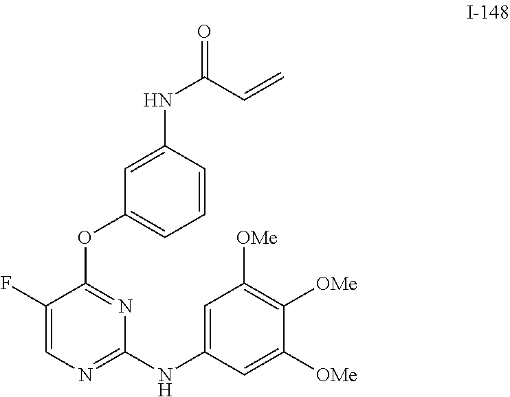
C1(F)=CN=C(NC2=CC([OMe])=C([OMe])C([OMe])=C2)N=C1OC1=CC=CC(NC(=O)C=C)=C1
